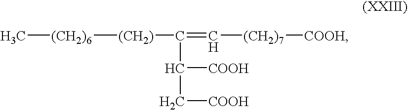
C[(CH2)6][(CH2)]C(=C[(CH2)7][COOH])C([COOH])C[COOH]
